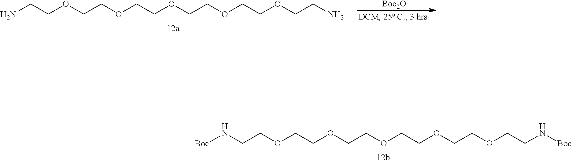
[Boc2O].NCCOCCOCCOCCOCCOCCN.[Boc]NCCOCCOCCOCCOCCOCCN[Boc]
